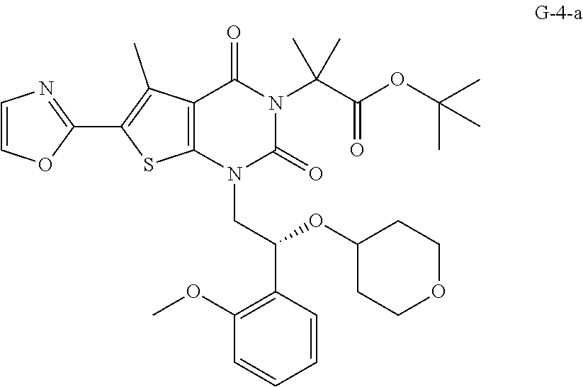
C1(OC)=C(C(CN2C(=O)N(C(C)(C)C(=O)OC(C)(C)C)C(=O)C3=C2SC(C2=NC=CO2)=C3C)OC2CCOCC2)C=CC=C1
